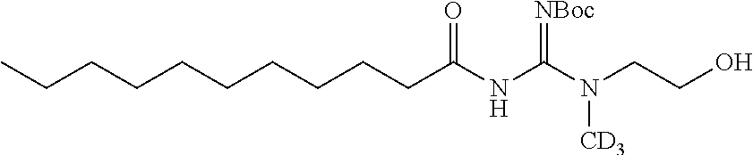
O=C(NC(N(CCO)[CD3])=[NBoc])CCCCCCCCCC
